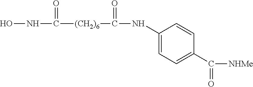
N(C([(CH2)6]C(NC1=CC=C(C([NHMe])=O)C=C1)=O)=O)O
